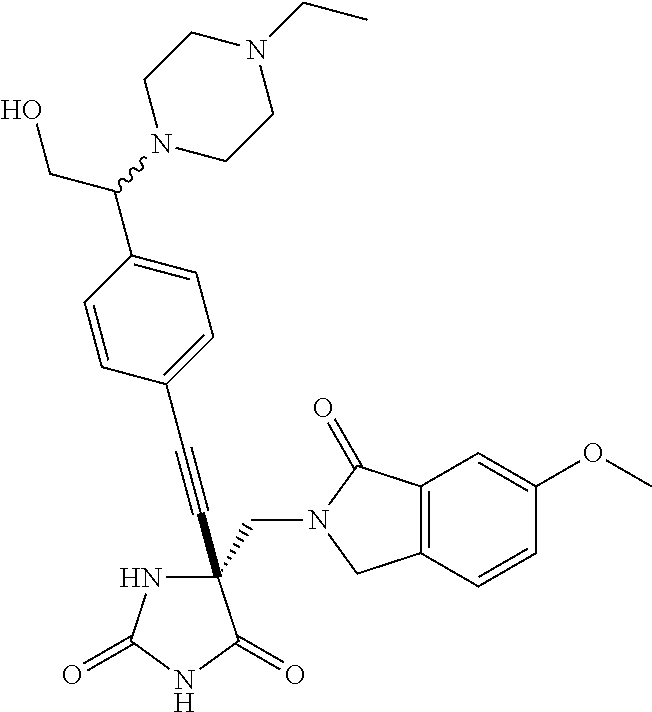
C(#CC1(CN2C(=O)C3=C(C2)C=CC(OC)=C3)NC(=O)NC1=O)C1=CC=C(C(N2CCN(CC)CC2)CO)C=C1
